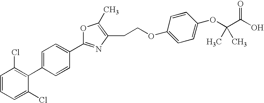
C1=CC=C(Cl)C(C2=CC=C(C3=NC(CCOC4=CC=C(OC(C(O)=O)(C)C)C=C4)=C(C)O3)C=C2)=C1Cl
